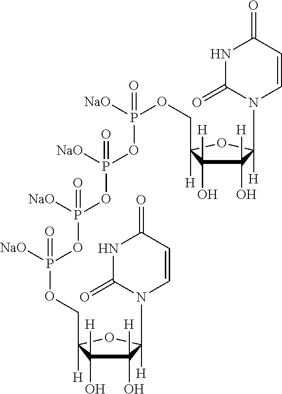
C1(O)([H])C(O)([H])C([H])(COP([NaO])(OP(OP(OP(OCC2([H])C(O)([H])C(O)([H])C(N3C=CC(=O)NC3=O)([H])O2)([NaO])=O)([NaO])=O)([NaO])=O)=O)OC1(N1C=CC(=O)NC1=O)[H]
